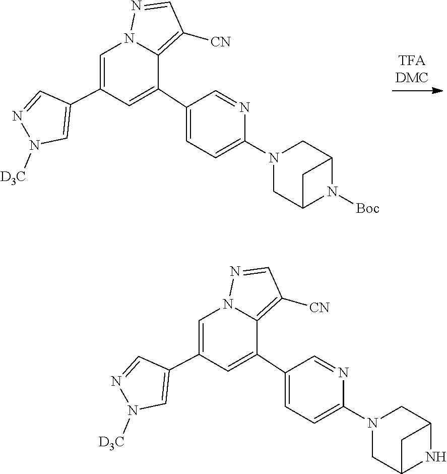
C1=C(C2=CN([D3C])N=C2)C=C(C2=CC=C(N3CC4N([Boc])C(C3)C4)N=C2)C2=C([CN])C=NN12.C1=C(C2=CN([D3C])N=C2)C=C(C2=CC=C(N3CC4NC(C3)C4)N=C2)C2=C([CN])C=NN12
